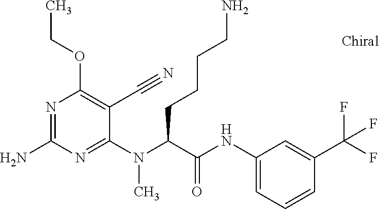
C1(N(C(C(NC2=CC=CC(C(F)(F)F)=C2)=O)CCCCN)C)=NC(N)=NC(OCC)=C1C#N
